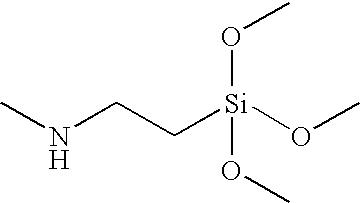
CNCC[Si](OC)(OC)OC
